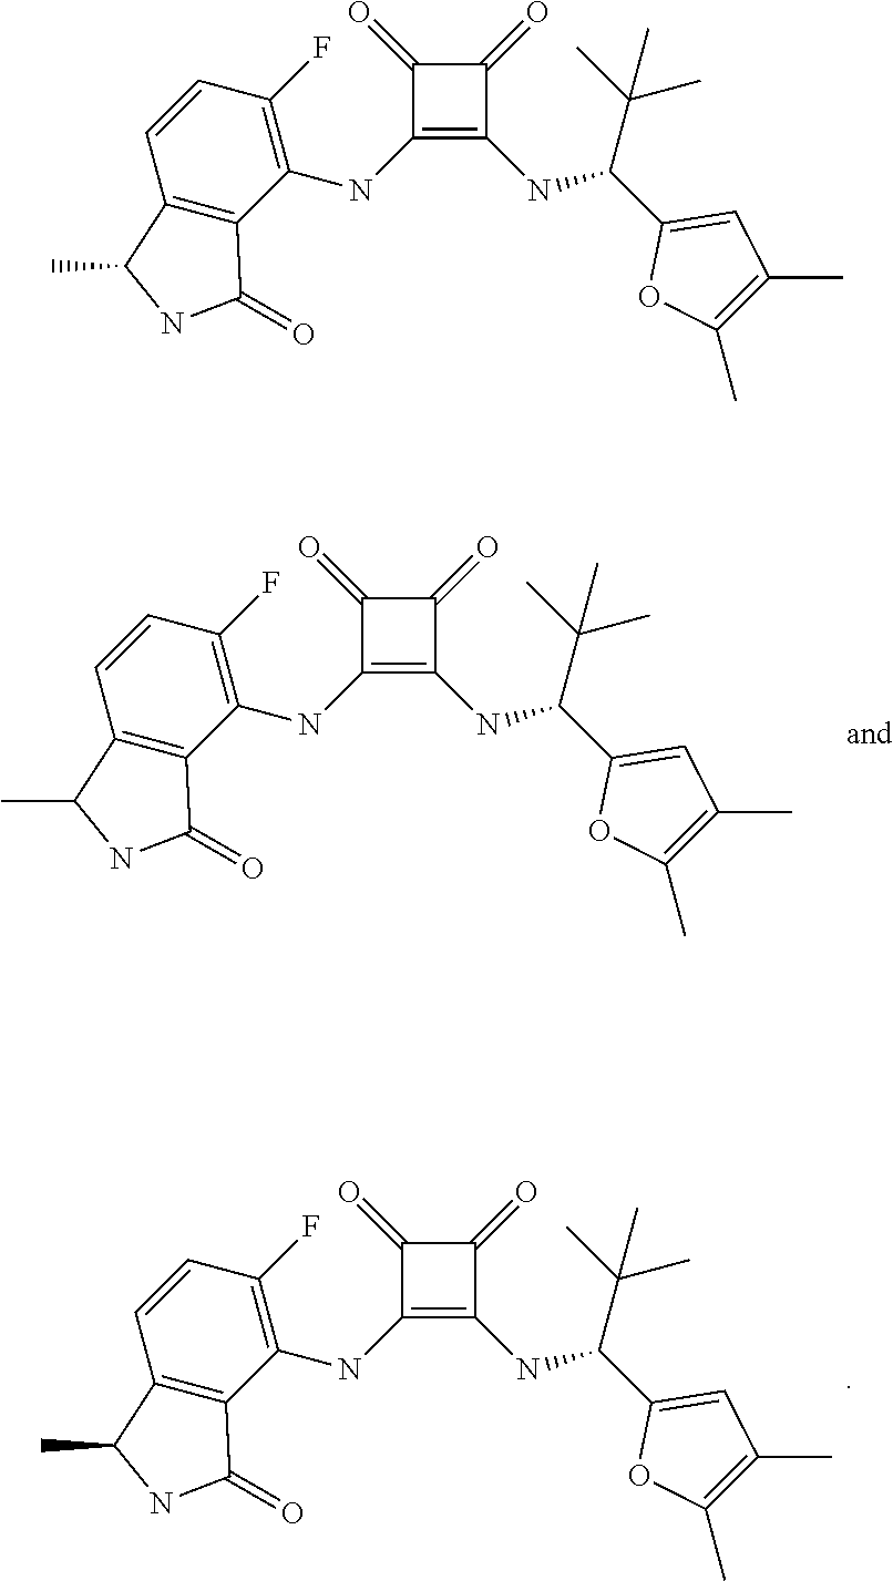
C1(NC2=C(F)C=CC3=C2C(=O)NC3C)=C(NC(C2=CC(C)=C(C)O2)C(C)(C)C)C(=O)C1=O.C1(NC2=C(F)C=CC3=C2C(=O)NC3C)=C(NC(C2=CC(C)=C(C)O2)C(C)(C)C)C(=O)C1=O.C1(NC2=C(F)C=CC3=C2C(=O)NC3C)=C(NC(C2=CC(C)=C(C)O2)C(C)(C)C)C(=O)C1=O
